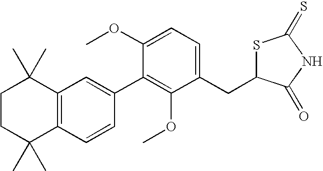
C1CC(C)(C)C2=C(C1(C)C)C=C(C1=C(OC)C(CC3SC(=S)NC3=O)=CC=C1OC)C=C2
